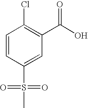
C1=CC(S(C)(=O)=O)=CC(C(O)=O)=C1Cl
